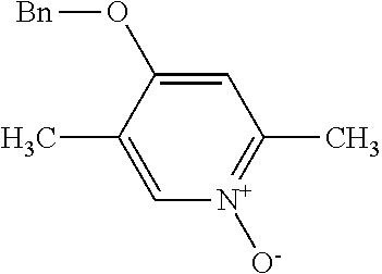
C1=C(O[Bn])C(C)=C[N+]([O-])=C1C
